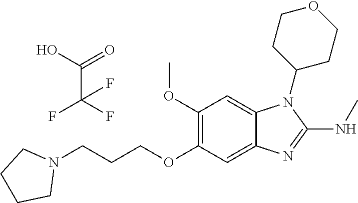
C1(OC)=C(OCCCN2CCCC2)C=C2C(=C1)N(C1CCOCC1)C(NC)=N2.C(C(F)(F)F)(O)=O
